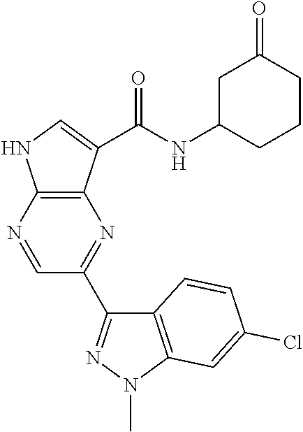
N1=CC(C2=NN(C)C3=C2C=CC(Cl)=C3)=NC2=C1NC=C2C(NC1CCCC(=O)C1)=O
